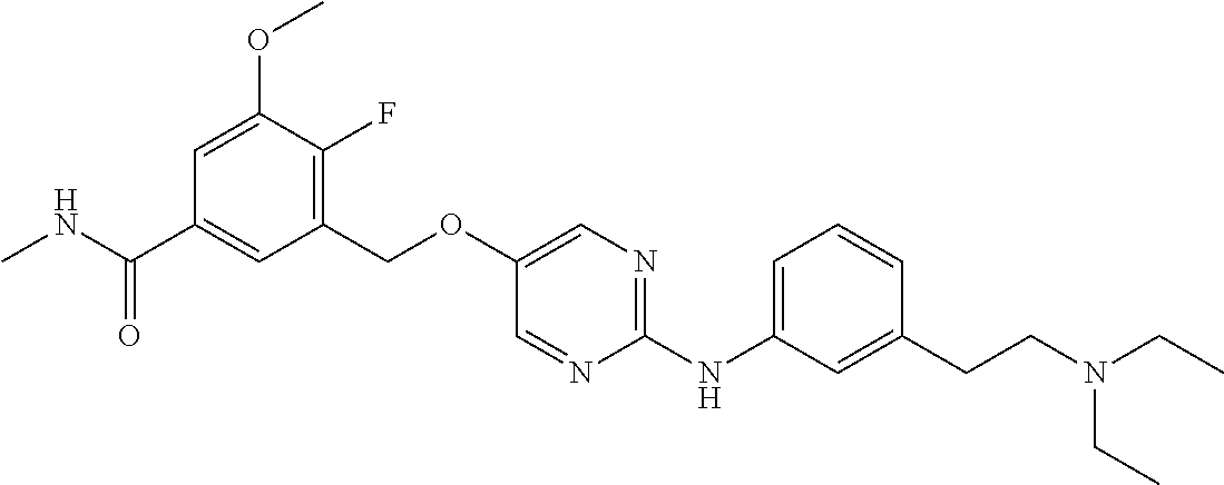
C1(COC2=CN=C(NC3=CC=CC(CCN(CC)CC)=C3)N=C2)=C(F)C(OC)=CC(C(NC)=O)=C1
